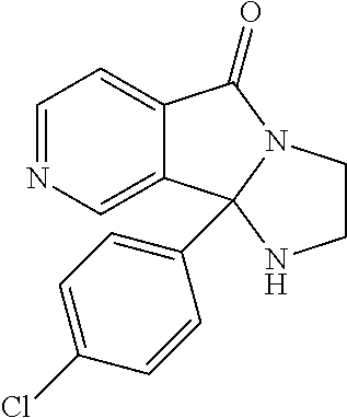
C12=CC=NC=C1C1(C3=CC=C(Cl)C=C3)N(C2=O)CCN1
